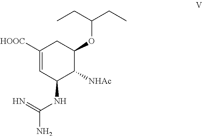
C1([HOOC])=CC(NC(=N)N)C([NHAc])C(OC(CC)CC)C1
